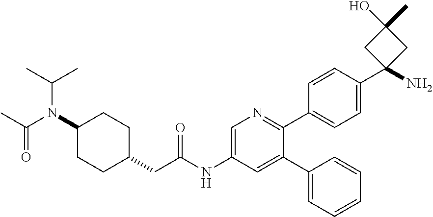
C1(N(C(=O)C)C(C)C)CCC(CC(NC2=CN=C(C3=CC=C(C4(N)CC(O)(C)C4)C=C3)C(C3=CC=CC=C3)=C2)=O)CC1
